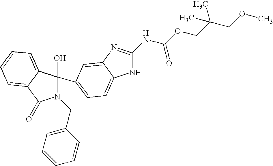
N1(CC2=CC=CC=C2)C(O)(C2=CC=C3NC(NC(OCC(COC)(C)C)=O)=NC3=C2)C2=CC=CC=C2C1=O
